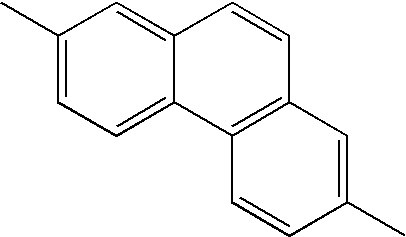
C1(C)=CC=C2C(=C1)C=CC1=C2C=CC(C)=C1
